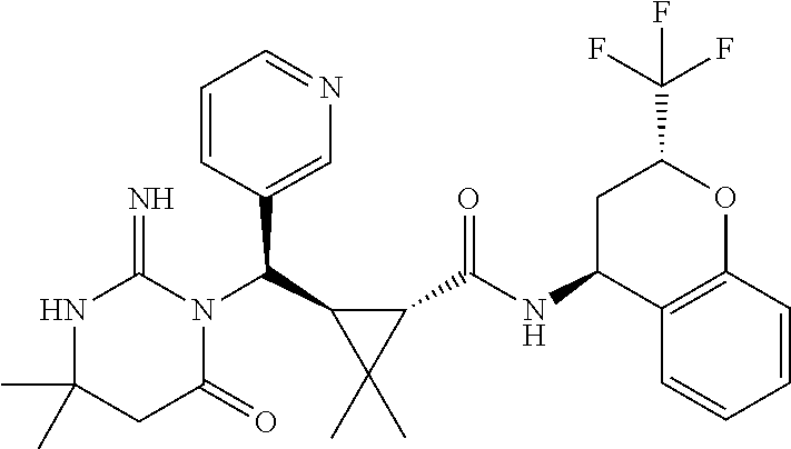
CC1(C)NC(=N)N(C(C2C(C)(C)C2C(NC2C3=C(OC(C(F)(F)F)C2)C=CC=C3)=O)C2=CN=CC=C2)C(=O)C1
